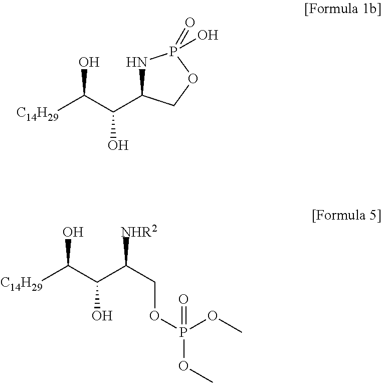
N1C(C(C([C14H29])O)O)COP1(=O)O.C(O)(C(C(COP(OC)(OC)=O)[NHR2])O)[C14H29]
